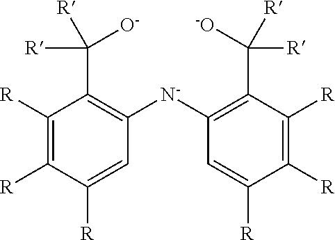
C1([R])=C([R])C([R])=CC([N-]C2=C(C([R])([-O])[R])C([R])=C([R])C([R])=C2)=C1C([R])([R])[O-]
